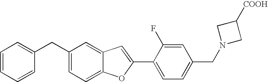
C1(CC2=CC=CC=C2)=CC=C2C(=C1)C=C(C1=CC=C(CN3CC([COOH])C3)C=C1F)O2
